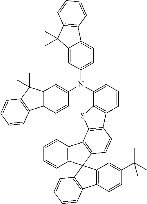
C1(N(C2=CC=C3C(=C2)C(C)(C)C2=C3C=CC=C2)C2=CC3=C(C=C2)C2=C(C3(C)C)C=CC=C2)=CC=CC2=C1SC1=C2C=CC2=C1C1=C(C=CC=C1)C21C2=C(C=CC=C2)C2=C1C=C(C(C)(C)C)C=C2
